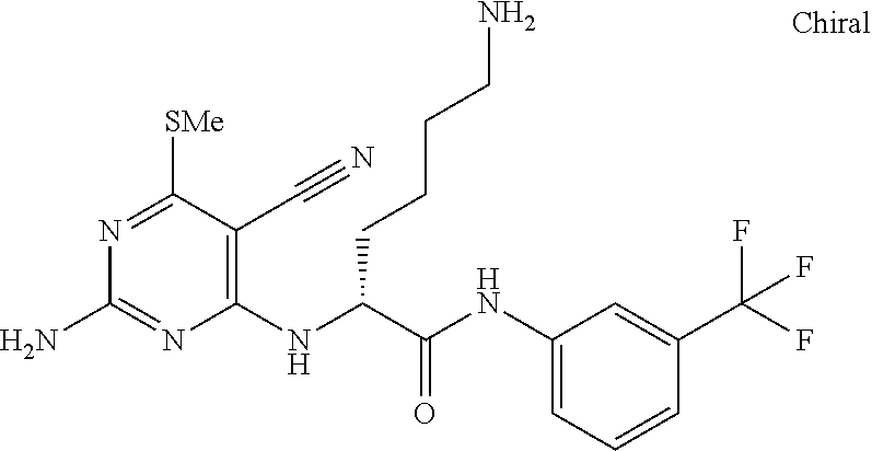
C1(NC(C(NC2=CC=CC(C(F)(F)F)=C2)=O)CCCCN)=C(C#N)C([SMe])=NC(N)=N1
